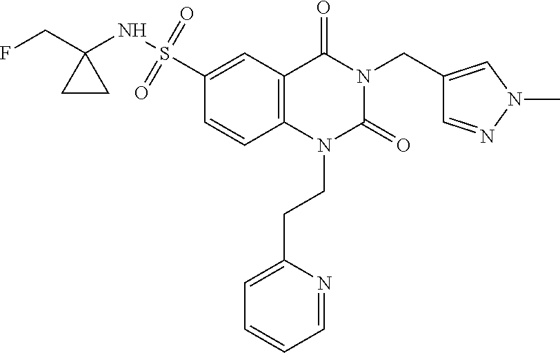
C1(S(=O)(=O)NC2(CF)CC2)=CC2=C(C=C1)N(CCC1=CC=CC=N1)C(=O)N(CC1=CN(C)N=C1)C2=O
